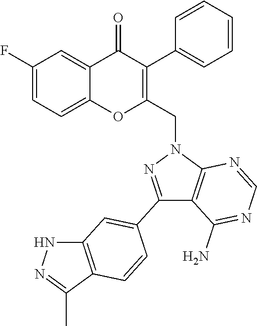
C1=C(F)C=C2C(=C1)OC(CN1N=C(C3=CC4=C(C(C)=NN4)C=C3)C3=C1N=CN=C3N)=C(C1=CC=CC=C1)C2=O
